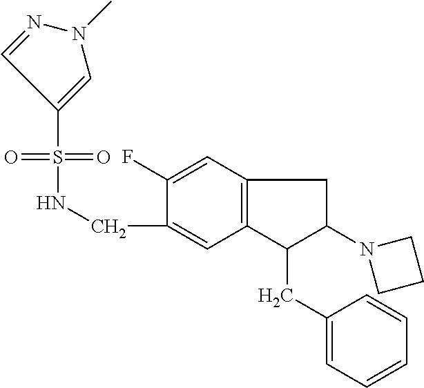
C(C1=CC2=C(C=C1F)CC(N1CCC1)C2CC1=CC=CC=C1)NS(=O)(=O)C1=CN(C)N=C1
